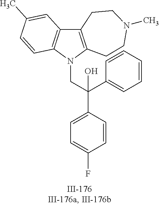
N1(CC(C2=CC=C(F)C=C2)(C2=CC=CC=C2)O)C2=C(C3=C1C=CC(C)=C3)CCN(C)CC2
